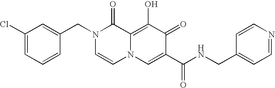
C1(Cl)=CC=CC(CN2C=CN3C(=C(O)C(=O)C(C(=O)NCC4=CC=NC=C4)=C3)C2=O)=C1
